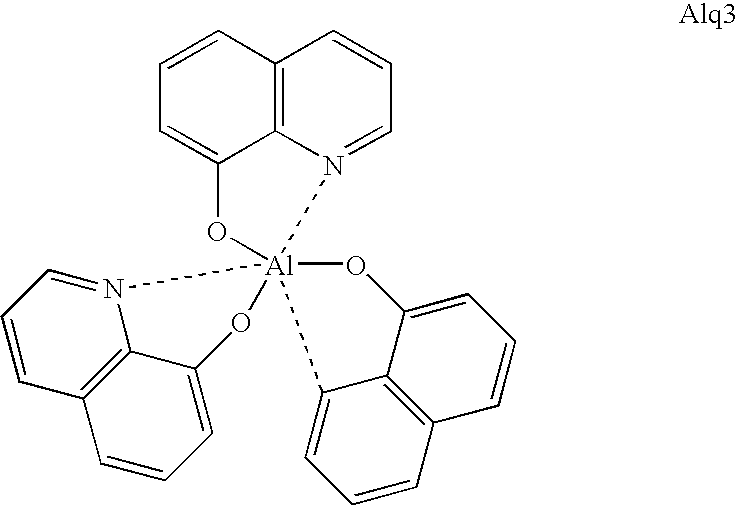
C12=C3N(=CC=C1)[Al]14(OC3=CC=C2)(OC2=CC=CC3=C2C1=CC=C3)N1=CC=CC2=C1C(=CC=C2)O4
